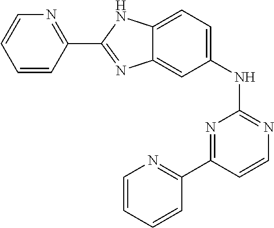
C1(NC2=NC=CC(C3=NC=CC=C3)=N2)=CC=C2C(=C1)N=C(C1=NC=CC=C1)N2
